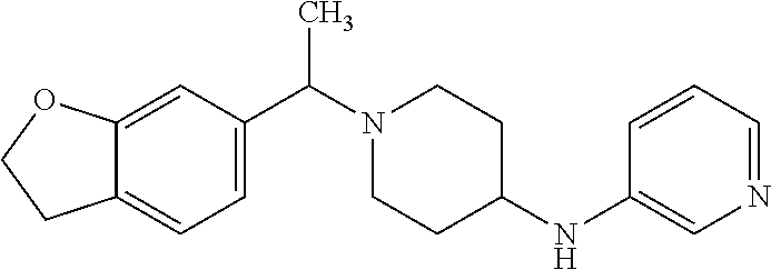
N1(C(C2=CC=C3C(=C2)OCC3)C)CCC(NC2=CN=CC=C2)CC1
